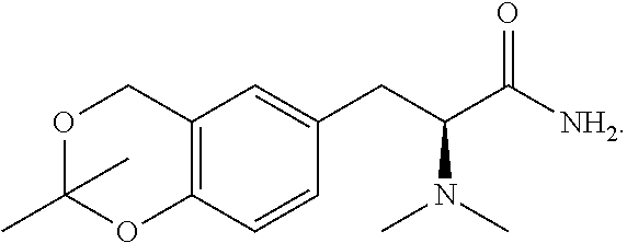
C1=C(CC(C([NH2])=O)N(C)C)C=CC2=C1COC(C)(C)O2
